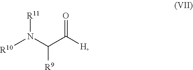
[R11]N(C(C([H])=O)[R9])[R10]
